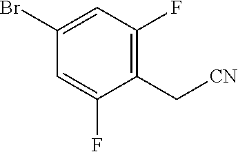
C1=C(F)C(C[CN])=C(F)C=C1Br
